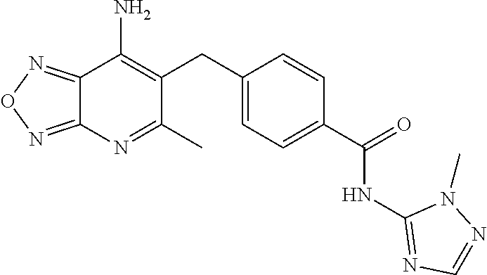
C12=NON=C1N=C(C)C(CC1=CC=C(C(NC3=NC=NN3C)=O)C=C1)=C2N
